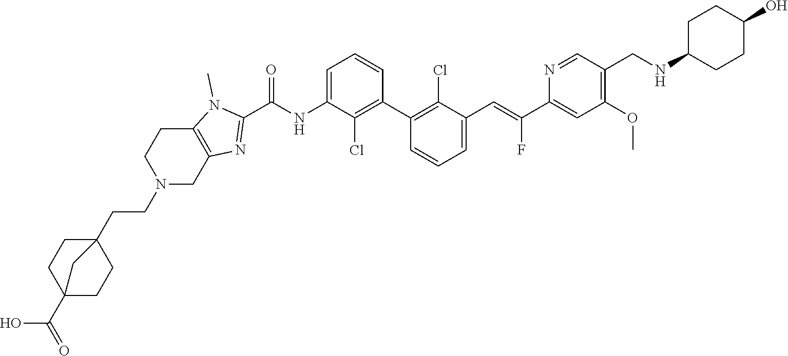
C1(C2=C(Cl)C(C=C(C3=CC(OC)=C(CNC4CCC(O)CC4)C=N3)F)=CC=C2)=C(Cl)C(NC(C2=NC3=C(N2C)CCN(CCC24CCC(C(O)=O)(CC2)C4)C3)=O)=CC=C1
